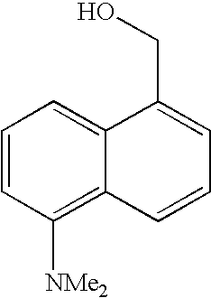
C1=CC=C2C(=C1[NMe2])C=CC=C2CO
